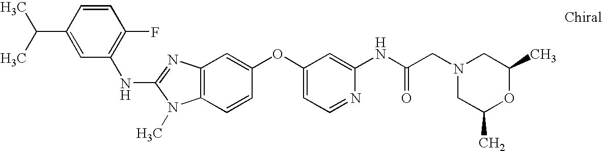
C1=CC(C(C)C)=CC(NC2=NC3=C(N2C)C=CC(OC2=CC=NC(NC(CN4CC(C)OC(C)C4)=O)=C2)=C3)=C1F
